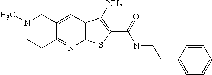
N1(C)CCC2=NC3=C(C=C2C1)C(N)=C(C(=O)NCCC1=CC=CC=C1)S3
